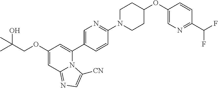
C1(OCC(C)(O)C)=CC2=NC=C([CN])N2C(C2=CN=C(N3CCC(OC4=CN=C(C(F)F)C=C4)CC3)C=C2)=C1
